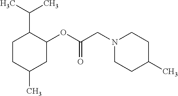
C1CC(C)CC(OC(CN2CCC(C)CC2)=O)C1C(C)C
